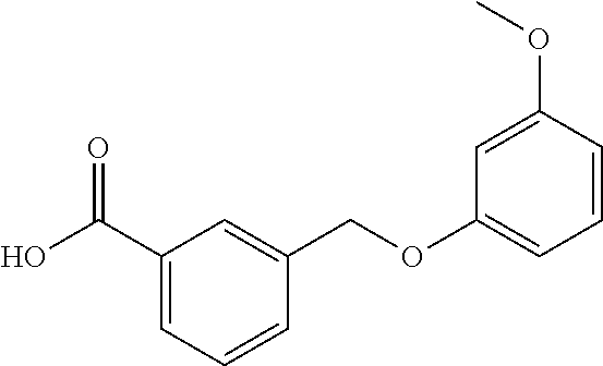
OC(C1=CC=CC(COC2=CC=CC(OC)=C2)=C1)=O
